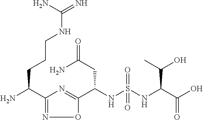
C1(C(N)CCCNC(=N)N)=NOC(C(NS(=O)(=O)NC(C(O)=O)C(O)C)CC(=O)N)=N1
